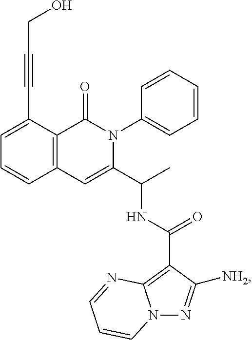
C1=C(C#CCO)C2=C(C=C1)C=C(C(C)NC(=O)C1=C3N(N=C1[NH2])C=CC=N3)N(C1=CC=CC=C1)C2=O
